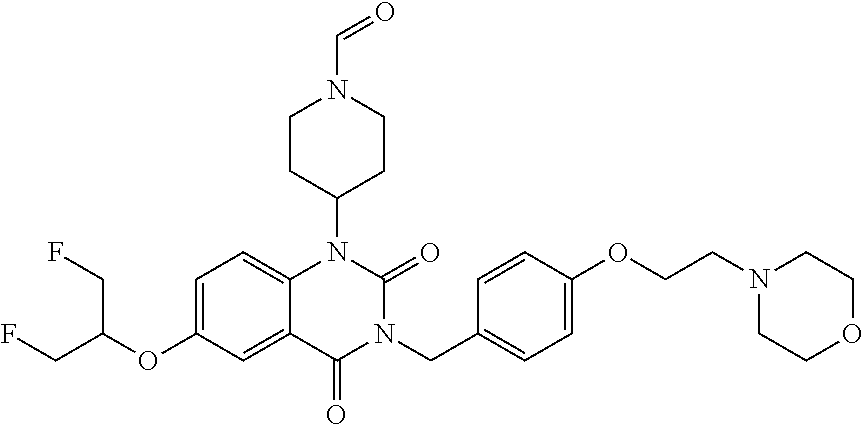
C1=C(OC(CF)CF)C=C2C(=C1)N(C1CCN(C=O)CC1)C(=O)N(CC1=CC=C(OCCN3CCOCC3)C=C1)C2=O
